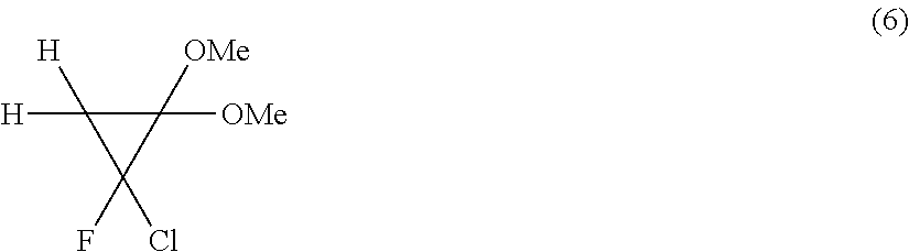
C1([H])([H])C([OMe])([OMe])C1(F)Cl
